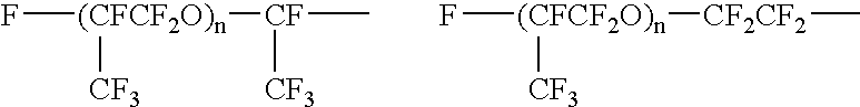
F[(CFCF2O)n]([CF](C)[CF3])[CF3].F[(CFCF2O)n]([CF2CF2]C)[CF3]
